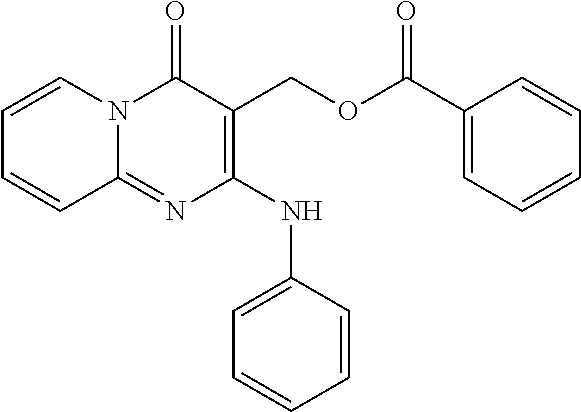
C1=CC=CC(NC2=C(COC(C3=CC=CC=C3)=O)C(=O)N3C(=N2)C=CC=C3)=C1
